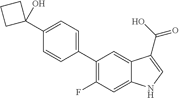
C1(C2=CC=C(C3(O)CCC3)C=C2)=C(F)C=C2C(=C1)C(C(O)=O)=CN2
